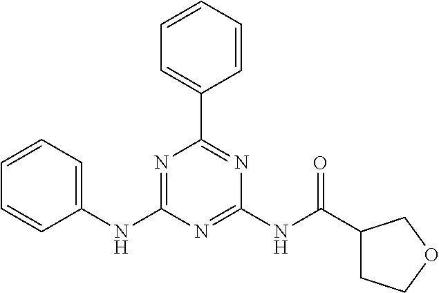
C1(NC2=NC(C3=CC=CC=C3)=NC(NC(=O)C3CCOC3)=N2)=CC=CC=C1
